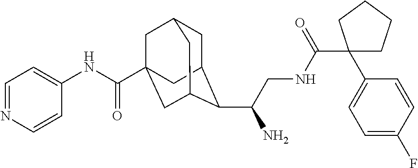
C1C2C(C(CNC(C3(C4=CC=C(F)C=C4)CCCC3)=O)N)C3CC(C(NC4=CC=NC=C4)=O)(CC1C3)C2
